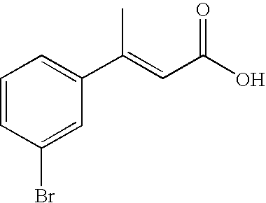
C1=CC(Br)=CC(C(=CC(O)=O)C)=C1
